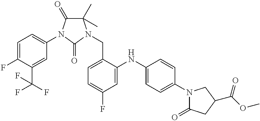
C1=C(F)C(C(F)(F)F)=CC(N2C(=O)C(C)(C)N(CC3=CC=C(F)C=C3NC3=CC=C(N4C(=O)CC(C(OC)=O)C4)C=C3)C2=O)=C1
